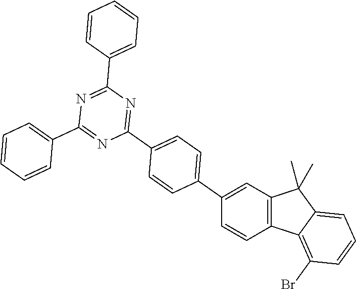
C12=C(C=C(C3=CC=C(C4=NC(C5=CC=CC=C5)=NC(C5=CC=CC=C5)=N4)C=C3)C=C1)C(C)(C)C1=CC=CC(Br)=C21
